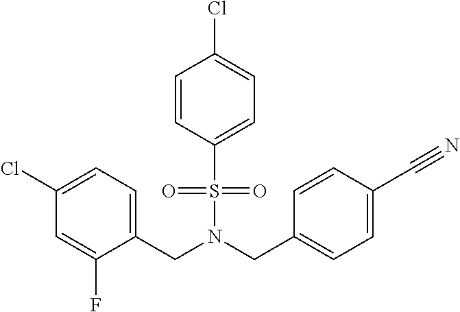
C1=CC(S(N(CC2=CC=C(C#N)C=C2)CC2=CC=C(Cl)C=C2F)(=O)=O)=CC=C1Cl
